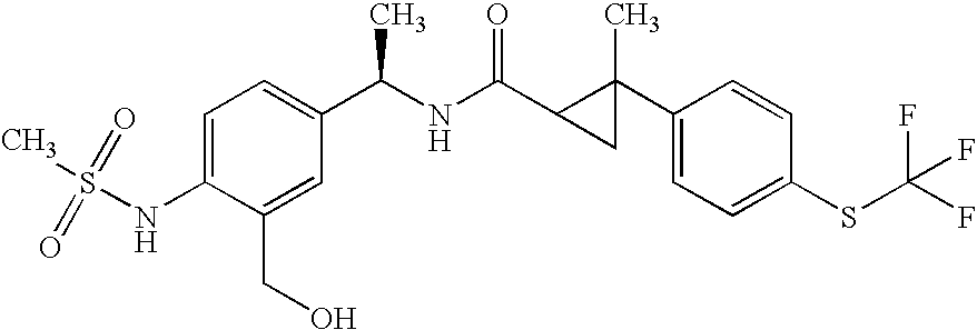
C1=C(NS(C)(=O)=O)C(CO)=CC(C(NC(C2CC2(C2=CC=C(SC(F)(F)F)C=C2)C)=O)C)=C1
